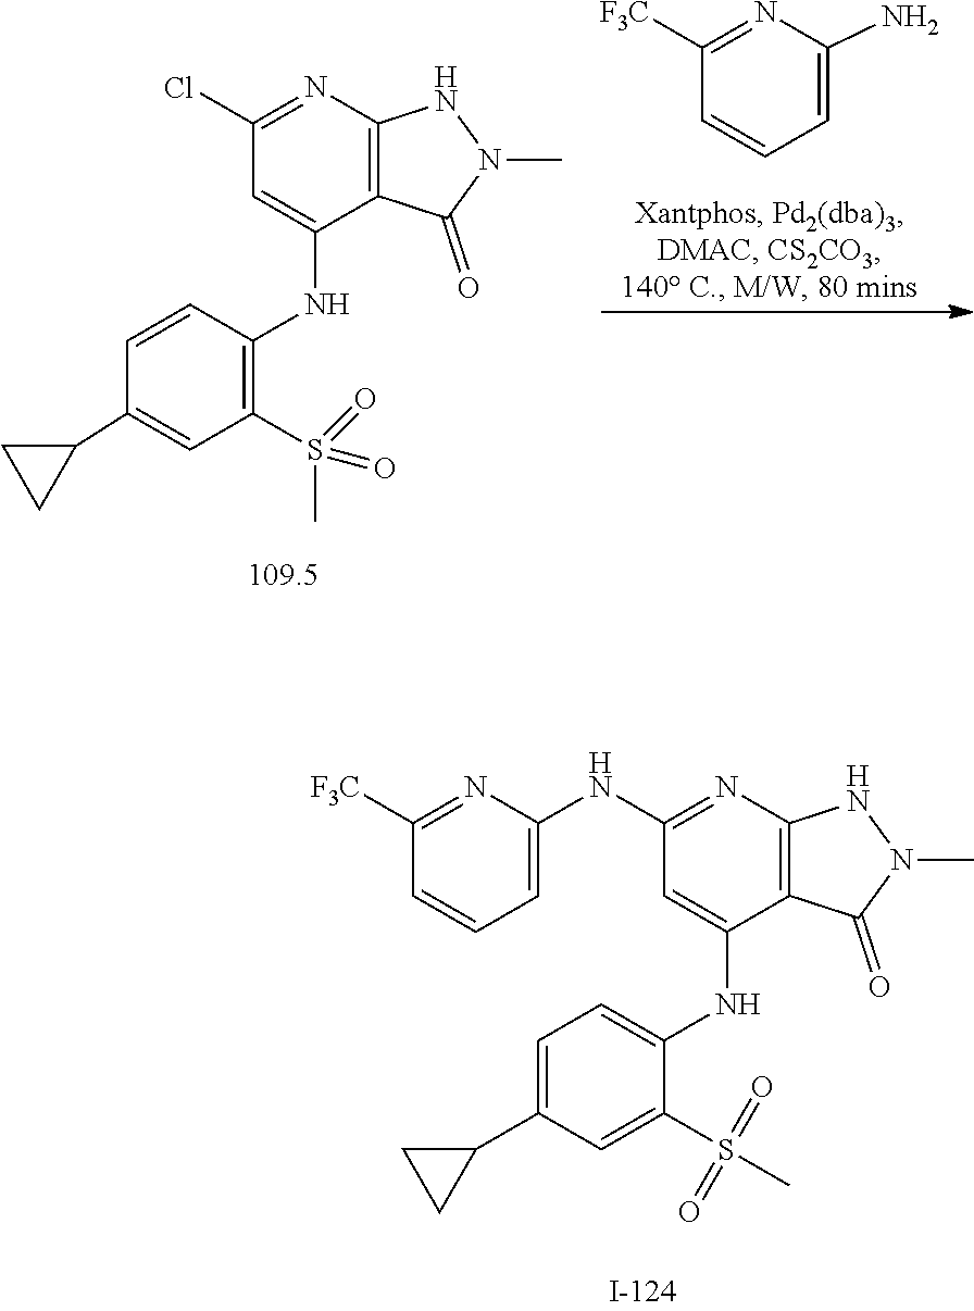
C1([F3C])=NC(N)=CC=C1.O=S(=O)(C)C1=C(NC2=CC(Cl)=NC3=C2C(=O)N(C)N3)C=CC(C2CC2)=C1.O=S(C1=CC(C2CC2)=CC=C1NC1=CC(NC2=CC=CC([F3C])=N2)=NC2=C1C(=O)N(C)N2)(=O)C
